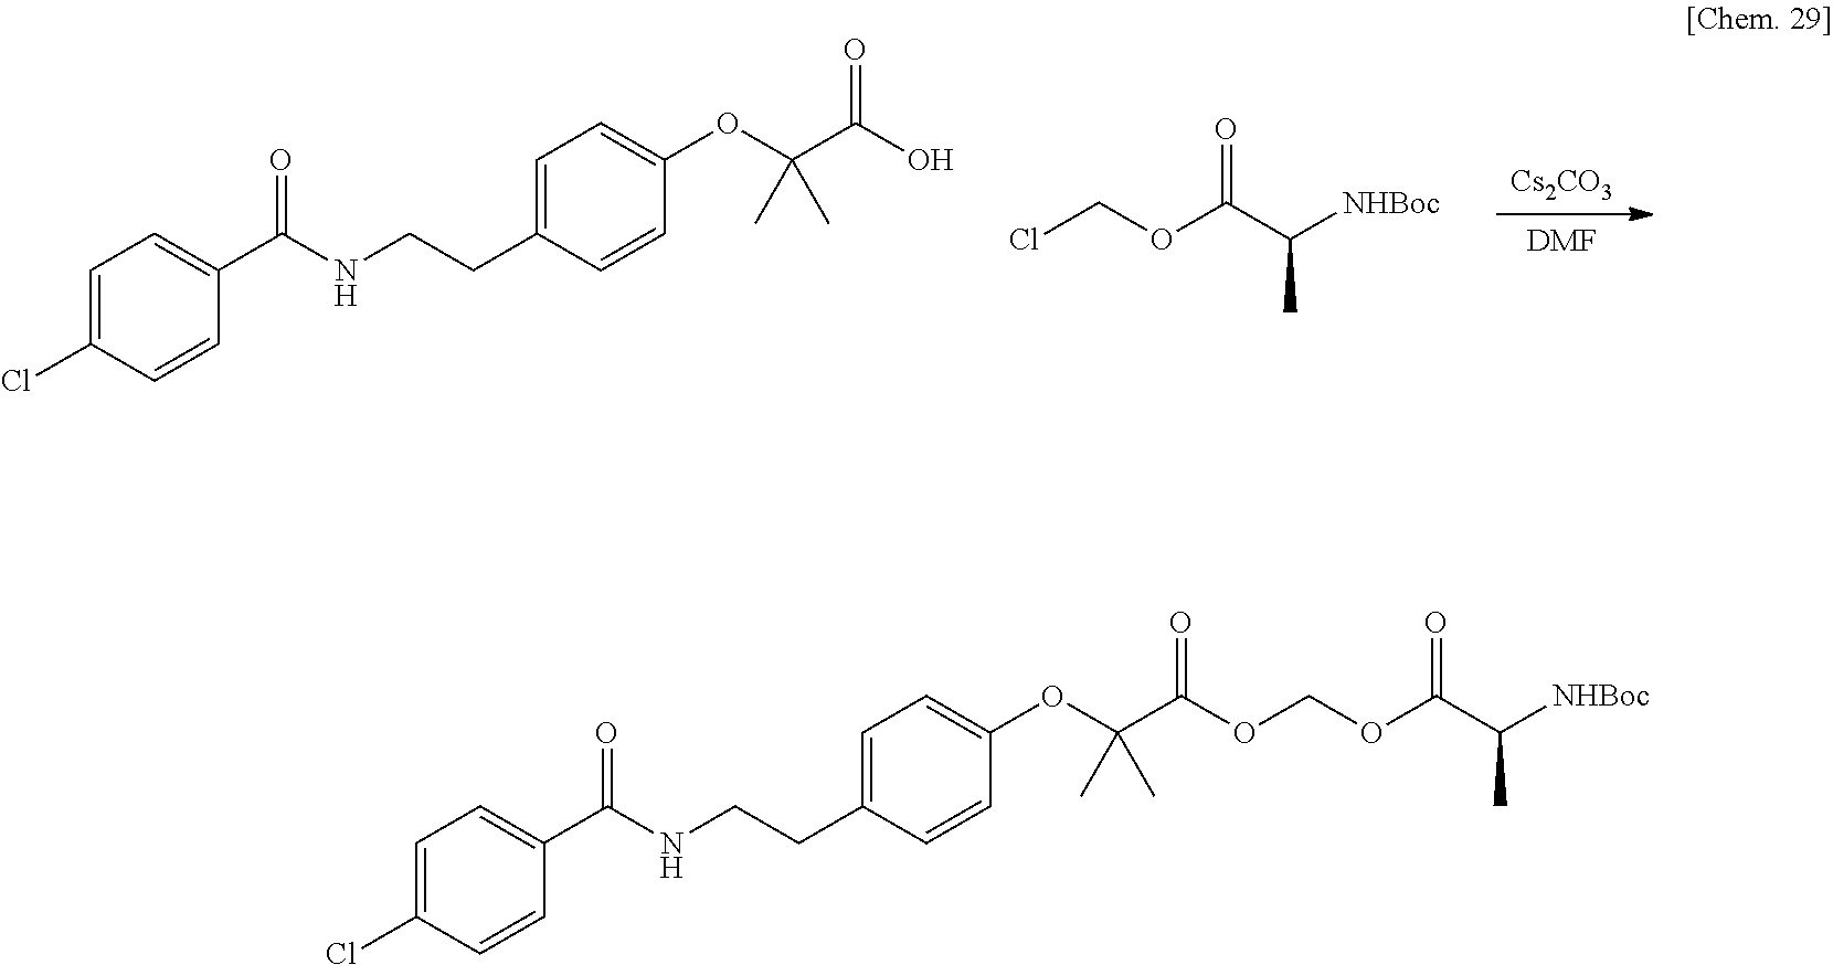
[Cs2CO3].[DMF].C1=C(Cl)C=CC(C(NCCC2=CC=C(OC(C(O)=O)(C)C)C=C2)=O)=C1.ClCOC(C([NHBoc])C)=O.C1=C(Cl)C=CC(C(NCCC2=CC=C(OC(C(=O)OCOC(C([NHBoc])C)=O)(C)C)C=C2)=O)=C1
